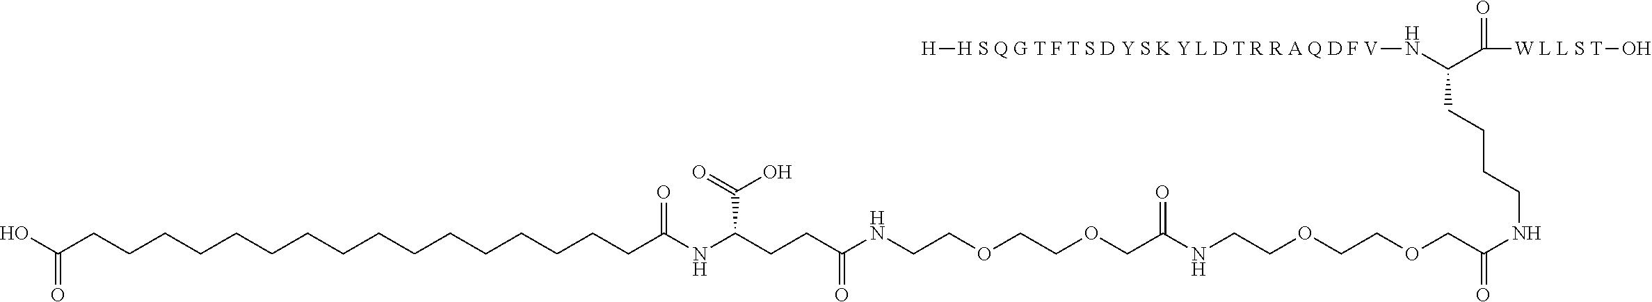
C(NC(COCCOCCNC(COCCOCCNC(CCC(NC(CCCCCCCCCCCCCCCCC(O)=O)=O)C(O)=O)=O)=O)=O)CCCC(N[H S Q G T F T S D Y S K Y L D T R R A Q D F V][H])C([W L L S T]O)=O
